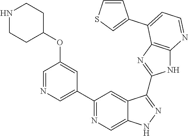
C1(C2=NC=C3C(=C2)C(C2=NC4=C(N2)N=CC=C4C2=CSC=C2)=NN3)=CN=CC(OC2CCNCC2)=C1
